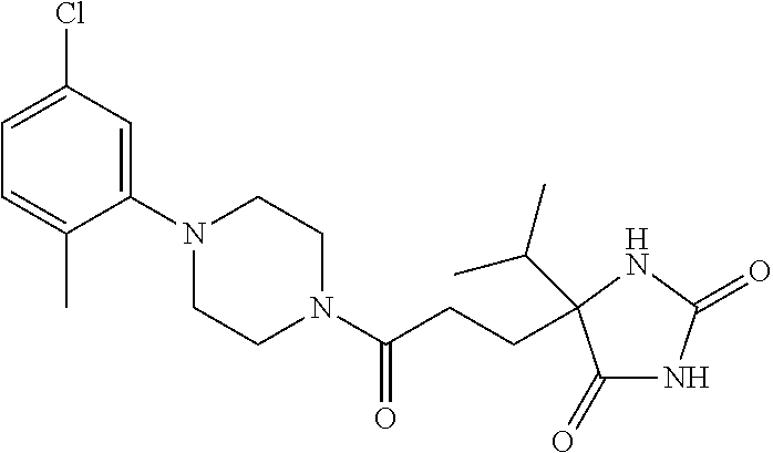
C1(=O)NC(=O)NC1(CCC(N1CCN(C2=CC(Cl)=CC=C2C)CC1)=O)C(C)C
